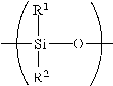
C[Si](OC)(C)([R2])[R1]
